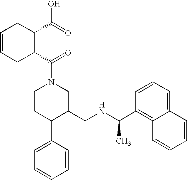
C1CC(C2=CC=CC=C2)C(CNC(C)C2=C3C(=CC=C2)C=CC=C3)CN1C(=O)C1C(C(=O)O)CC=CC1
